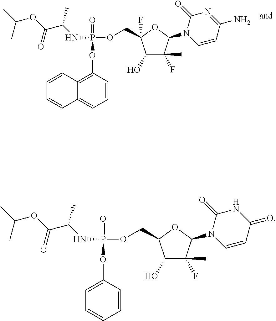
P(=O)(OC1=C2C=CC=CC2=CC=C1)(OCC1(F)C(O)C(F)(C)C(N2C=CC(N)=NC2=O)O1)NC(C(OC(C)C)=O)C.P(=O)(OC1=CC=CC=C1)(OCC1C(O)C(F)(C)C(N2C=CC(=O)NC2=O)O1)NC(C(OC(C)C)=O)C
